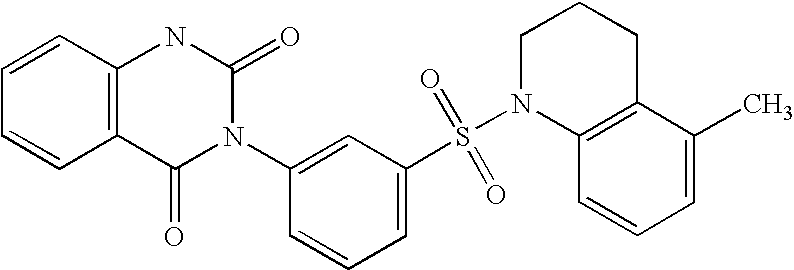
C1=CC2=C(C=C1)C(=O)N(C1=CC(S(=O)(=O)N3CCCC4=C3C=CC=C4C)=CC=C1)C(=O)N2
